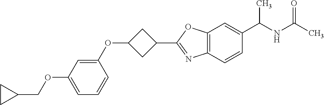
C1=C(OCC2CC2)C=C(OC2CC(C3=NC4=C(O3)C=C(C(NC(C)=O)C)C=C4)C2)C=C1
